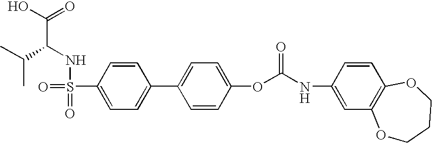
C(C(NS(=O)(=O)C1=CC=C(C2=CC=C(OC(NC3=CC4=C(C=C3)OCCCO4)=O)C=C2)C=C1)C(C)C)(O)=O
